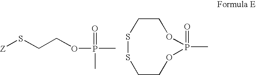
[Z]SCCOP(=O)(C)C.S1SCCOP(=O)(C)OCC1
